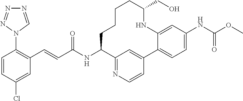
C(C(NC1C2=NC=CC(=C2)C2=CC=C(NC(OC)=O)C=C2NC(CO)CCCC1)=O)=CC1=C(N2C=NN=N2)C=CC(Cl)=C1
